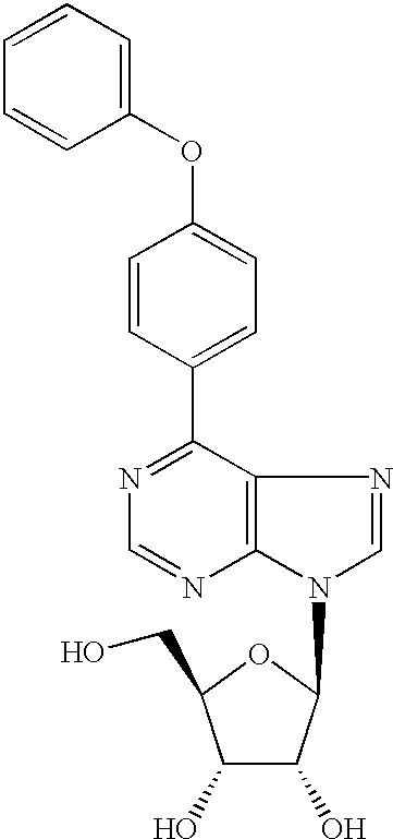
C1(C2=CC=C(OC3=CC=CC=C3)C=C2)=NC=NC2=C1N=CN2C1C(O)C(O)C(CO)O1
